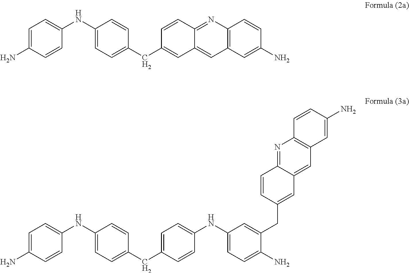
C1=C(N)C=CC(NC2=CC=C(CC3=CC4=CC5=C(C=CC(N)=C5)N=C4C=C3)C=C2)=C1.C1=C(N)C=CC(NC2=CC=C(CC3=CC=C(NC4=CC=C(N)C(CC5=CC6=CC7=C(N=C6C=C5)C=CC(N)=C7)=C4)C=C3)C=C2)=C1
